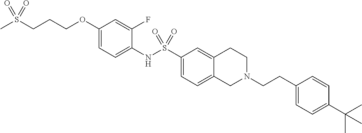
C1(OCCCS(C)(=O)=O)=CC=C(NS(C2=CC=C3C(=C2)CCN(CCC2=CC=C(C(C)(C)C)C=C2)C3)(=O)=O)C(F)=C1
